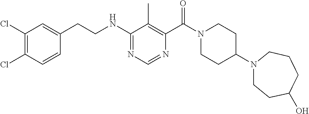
C1(Cl)=C(Cl)C=C(CCNC2=NC=NC(C(N3CCC(N4CCC(O)CCC4)CC3)=O)=C2C)C=C1
